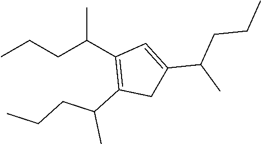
C1C(C(C)CCC)=CC(C(CCC)C)=C1C(CCC)C
